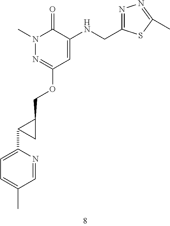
N1(C)N=C(OCC2C(C3=CC=C(C)C=N3)C2)C=C(NCC2=NN=C(C)S2)C1=O
